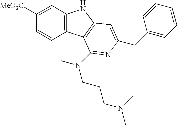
C1([MeO2C])=CC2=C(C=C1)C1=C(N2)C=C(CC2=CC=CC=C2)N=C1N(CCCN(C)C)C
